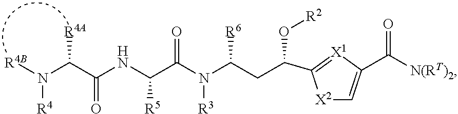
C1=C(C([N(RT)2])=O)[X1]=C(C(CC(N(C(C(NC(C(N([R4B])[R4])[R4A])=O)[R5])=O)[R3])[R6])O[R2])[X2]1
